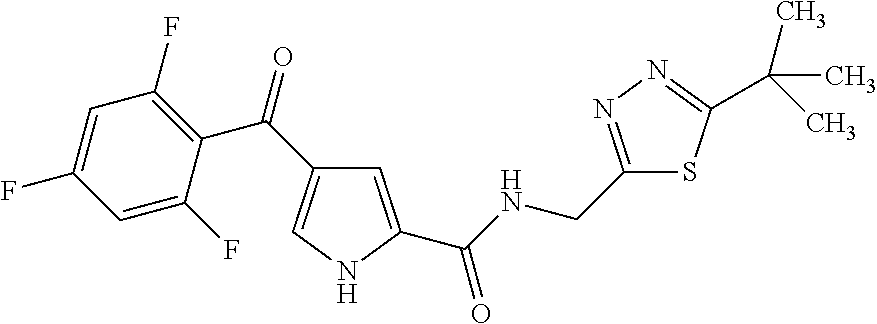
C1=C(C(NCC2=NN=C(C(C)(C)C)S2)=O)NC=C1C(=O)C1=C(F)C=C(F)C=C1F
